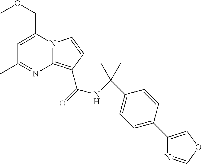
C1=C(COC)N2C(=C(C(NC(C3=CC=C(C4=COC=N4)C=C3)(C)C)=O)C=C2)N=C1C
